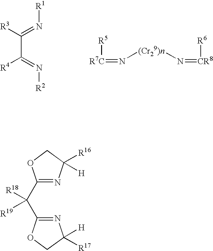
C(C([R4])=N[R2])([R3])=N[R1].[R5][R7C]=N[(Cr29)n]N=[CR8][R6].C1(C(C2=NC([H])([R17])CO2)([R18])[R19])=NC([R16])([H])CO1
